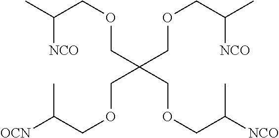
[OCN]C(COCC(COCC([NCO])C)(COCC(C)[NCO])COCC(C)[NCO])C
